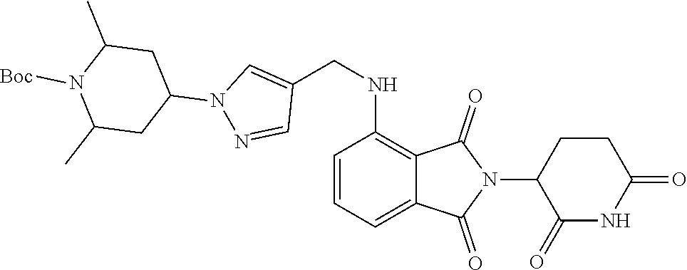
C1(=O)NC(=O)CCC1N1C(=O)C2=C(NCC3=CN(C4CC(C)N([Boc])C(C)C4)N=C3)C=CC=C2C1=O
